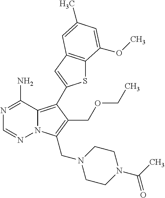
S1C2=C(C=C1C1=C3N(N=CN=C3N)C(CN3CCN(C(C)=O)CC3)=C1COCC)C=C(C)C=C2OC
